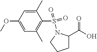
C1C(C(O)=O)N(S(=O)(=O)C2=C(C)C=C(OC)C=C2C)CC1
